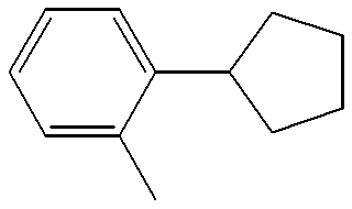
C1(C2CCCC2)=CC=CC=C1C
